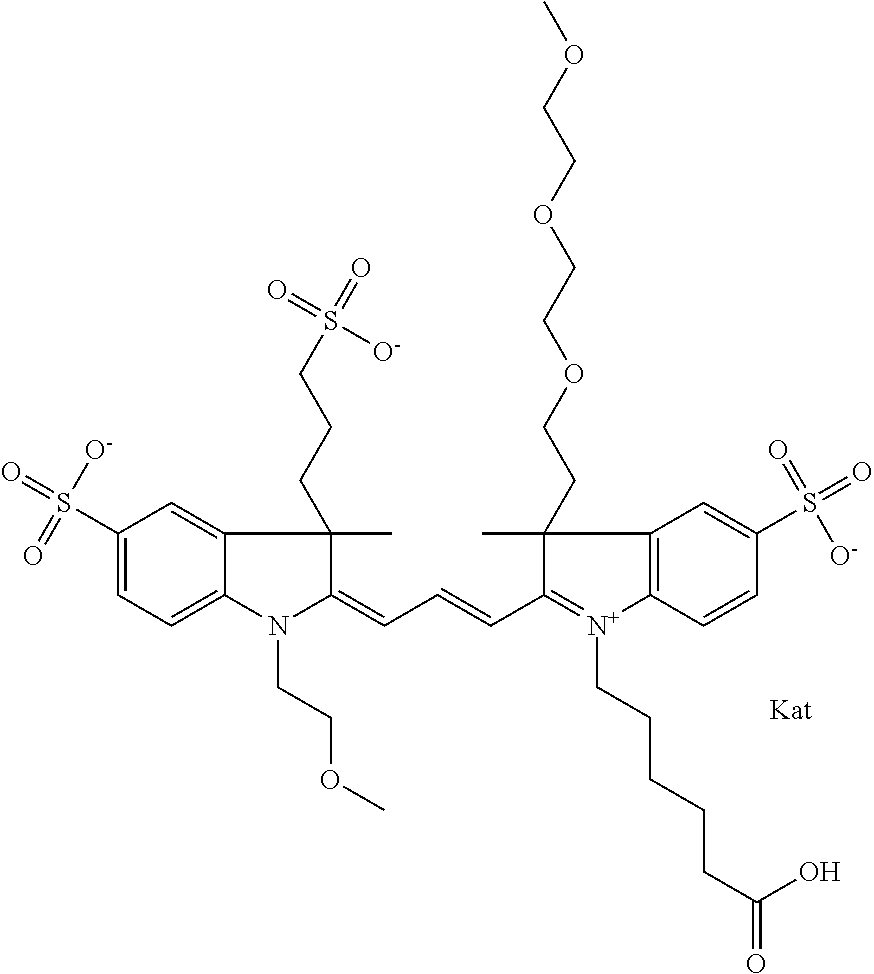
C1(=CC=CC2=[N+](CCCCCC(=O)O)C3=C(C=C(S(=O)(=O)[O-])C=C3)C2(CCOCCOCCOC)C)N(CCOC)C2=CC=C(S(=O)([O-])=O)C=C2C1(C)CCCS(=O)([O-])=O
